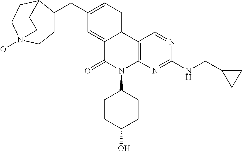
C(C1=CC=C2C(=C1)C(=O)N(C1CCC(O)CC1)C1=C2C=NC(NCC2CC2)=N1)C1CCN2(O)CCC1CC2
